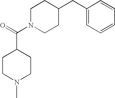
C(N1CCC(CC2=CC=CC=C2)CC1)(=O)C1CCN(C)CC1
